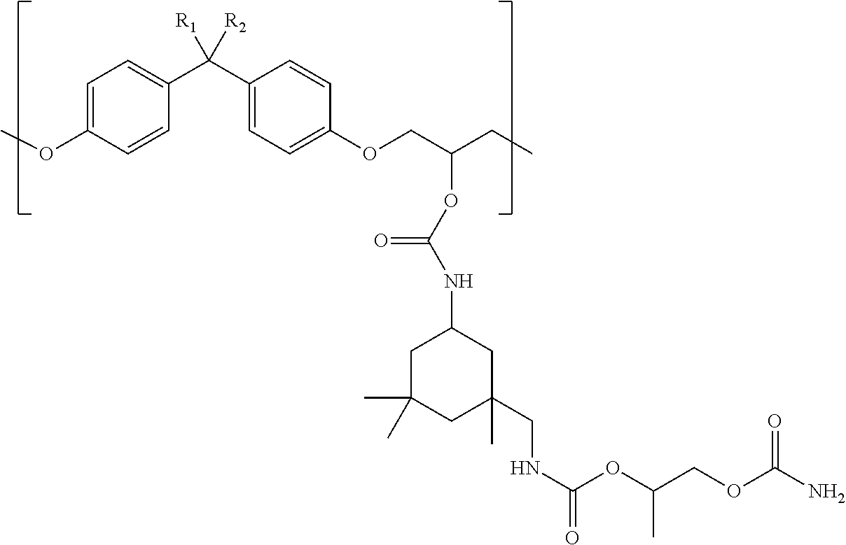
C1=CC(OC)=CC=C1C(C1=CC=C(OCC(CC)OC(NC2CC(CNC(=O)OC(COC(N)=O)C)(C)CC(C)(C)C2)=O)C=C1)([R1])[R2]
